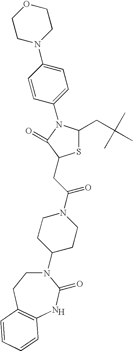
[H].N1(C2CCN(C(CC3SC(CC(C)(C)C)N(C4=CC=C(N5CCOCC5)C=C4)C3=O)=O)CC2)CCC2=C(NC1=O)C=CC=C2
